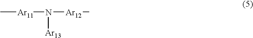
C[Ar11]N([Ar12]C)[Ar13]
